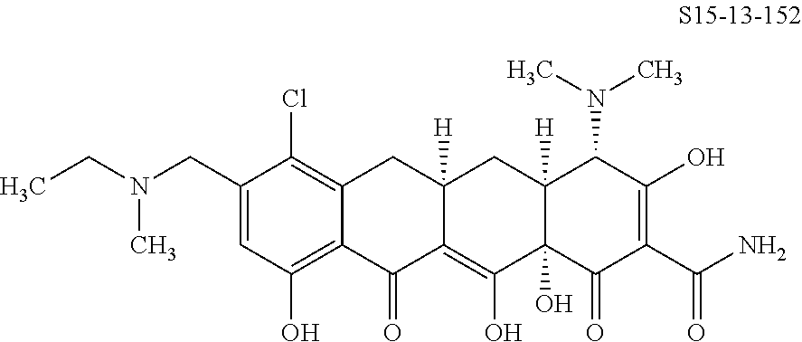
C1(CN(CC)C)=CC(O)=C2C(=C1Cl)CC1([H])C(=C(O)C3(O)C([H])(C1)C(N(C)C)C(O)=C(C(N)=O)C3=O)C2=O
